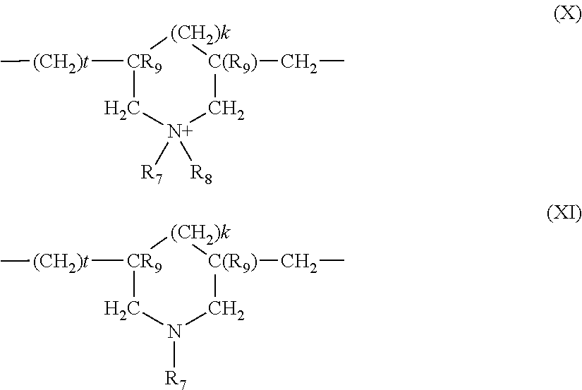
[CR9]1([(CH2)t]C)C[N+]([R7])([R8])C[C(R9)](CC)[(CH2)k]1.[CR9]1([(CH2)t]C)CN([R7])C[C(R9)](CC)[(CH2)k]1
